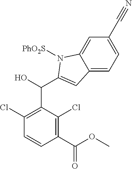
C1(Cl)=C(C(C2=CC3=CC=C(C#N)C=C3N2[PhO2S])O)C(Cl)=C(C(OC)=O)C=C1
